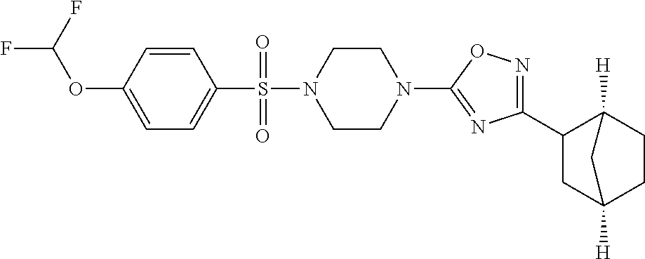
N1=C(C2CC3([H])CCC2([H])C3)N=C(N2CCN(S(=O)(C3=CC=C(OC(F)F)C=C3)=O)CC2)O1
